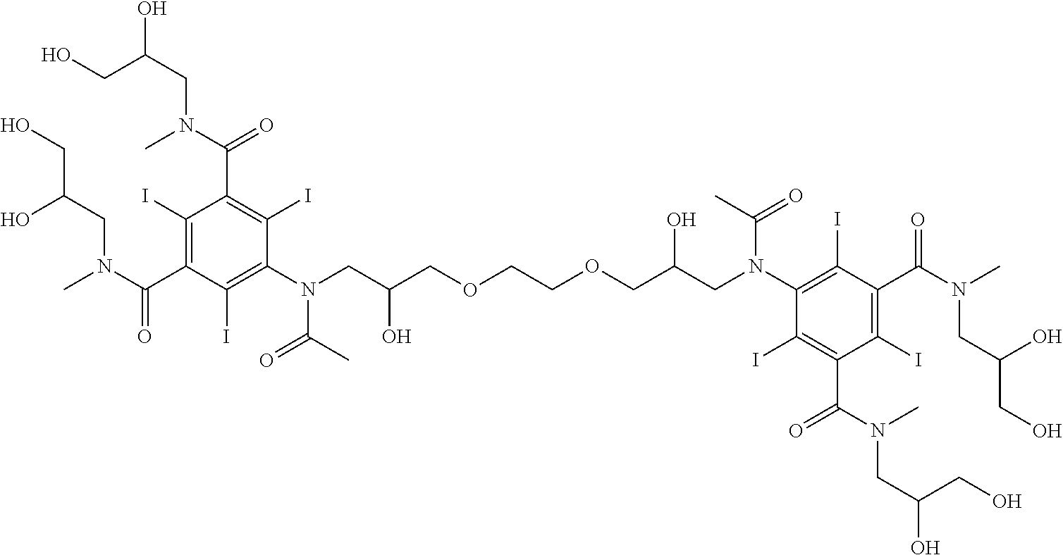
OCC(O)CN(C(C1=C(I)C(C(=O)N(CC(CO)O)C)=C(I)C(N(C(=O)C)CC(O)COCCOCC(O)CN(C(=O)C)C2=C(I)C(C(=O)N(CC(O)CO)C)=C(I)C(C(=O)N(CC(CO)O)C)=C2I)=C1I)=O)C
